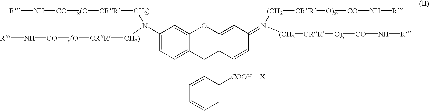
C1(N([CH2)][CRR][y(O][CO]N[R])[CH2)][CRR][x(O][CO]N[R])=CC=C2C(=C1)OC1=CC(=[N+]([(CH2][CRR][O)y][CO]N[R])[(CH2][CRR][O)x-][CO]N[R])C=CC1C2C1=CC=CC=C1[COOH    X-]
